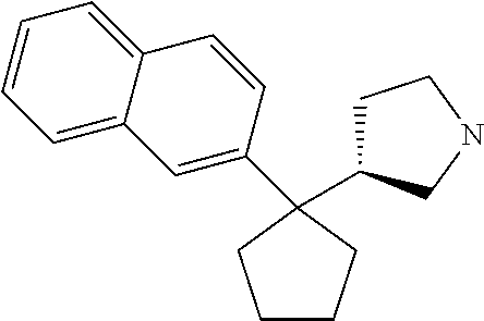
C1(C2(C3CCNC3)CCCC2)=CC2=CC=CC=C2C=C1
